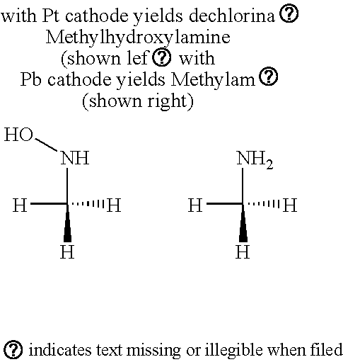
ONC([H])([H])[H].NC([H])([H])[H]
